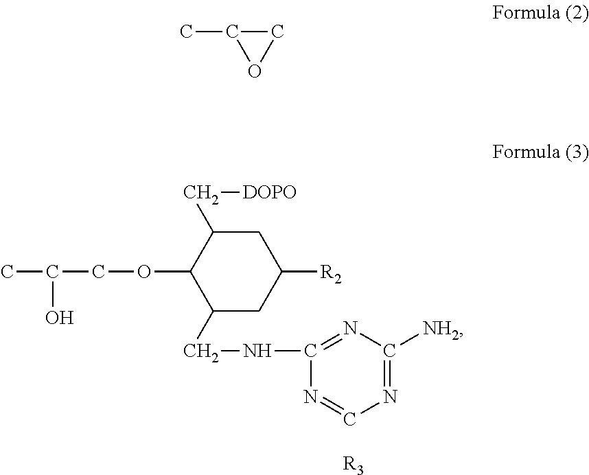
CC(O)COC1C(CNC2=NC([NH2])=NC=N2)CC([R2])CC1C[DOPO].[R3].CC1CO1
